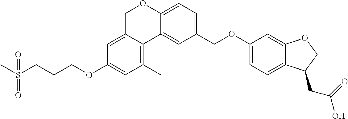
CS(CCCOC1=CC(C)=C2C(=C1)COC1=CC=C(COC3=CC=C4C(=C3)OCC4CC(=O)O)C=C12)(=O)=O
